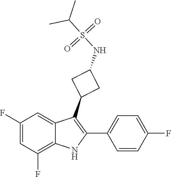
C1(F)=CC(F)=C2C(=C1)C(C1CC(NS(C(C)C)(=O)=O)C1)=C(C1=CC=C(F)C=C1)N2
